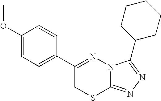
C1=C(OC)C=CC(C2=NN3C(=NN=C3C3CCCCC3)SC2)=C1
